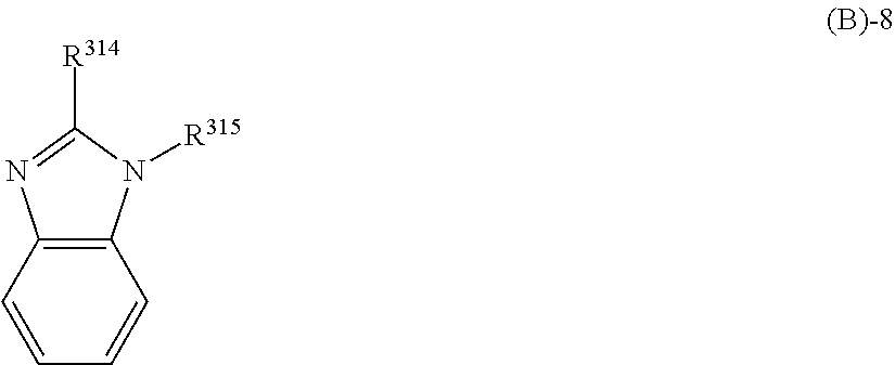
C12=C(C=CC=C1)N=C([R314])N2[R315]
